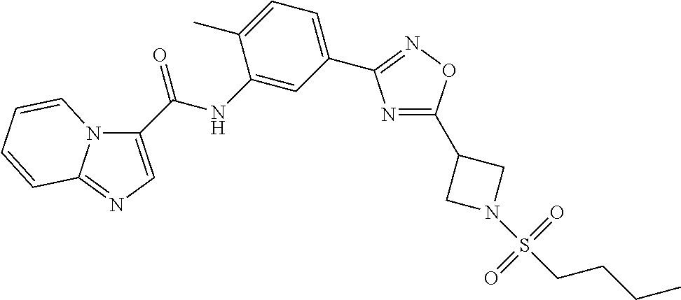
C1(C(NC2=CC(C3=NOC(C4CN(S(CCCC)(=O)=O)C4)=N3)=CC=C2C)=O)=CN=C2N1C=CC=C2
